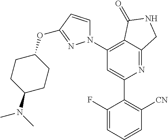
C1(C2=C([CN])C=CC=C2F)=CC(N2C=CC(OC3CCC(N(C)C)CC3)=N2)=C2C(=N1)CNC2=O
